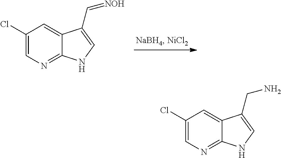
C12=NC=C(Cl)C=C1C(C=[NOH])=CN2.C12=NC=C(Cl)C=C1C(CN)=CN2
